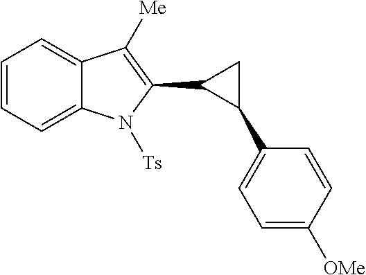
C1=CC=C2C(=C1)C([Me])=C(C1C(C3=CC=C([OMe])C=C3)C1)N2[Ts]
